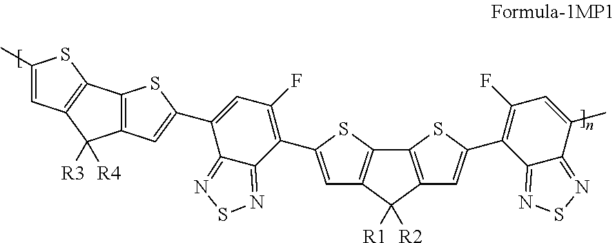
C1=C(C2=C(F)C=C(C3=CC4=C(S3)C3=C(C4([R3])[R4])C=C(C)S3)C3=NSN=C32)SC2=C1C([R1])([R2])C1=C2SC(C2=C(F)C=C(C)C3=NSN=C23)=C1
